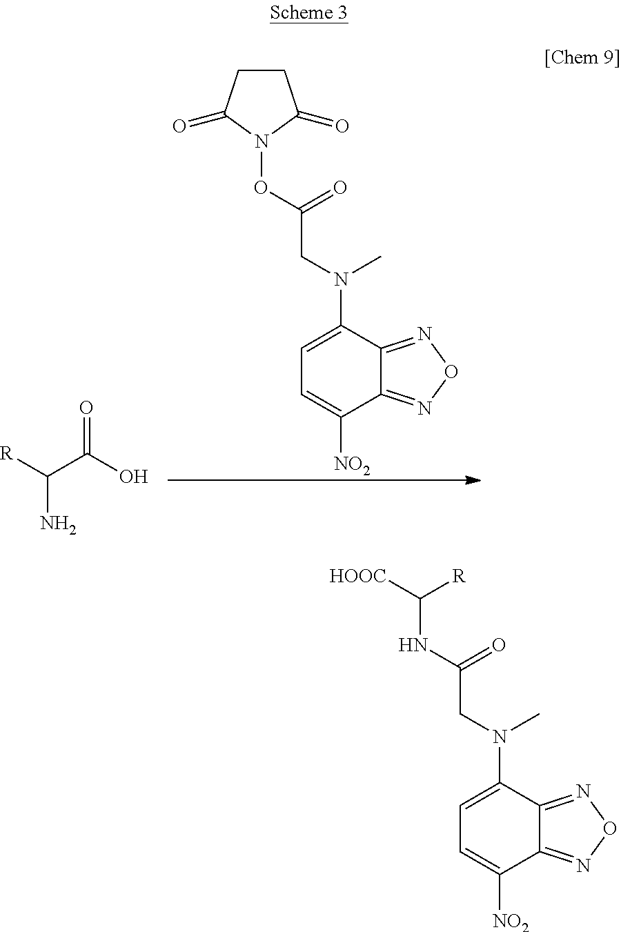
C1=C(N(CC(=O)NC([R])[HOOC])C)C2=NON=C2C([NO2])=C1.C1=C(N(CC(=O)ON2C(=O)CCC2=O)C)C2=NON=C2C([NO2])=C1.[R]C(N)C(=O)O
